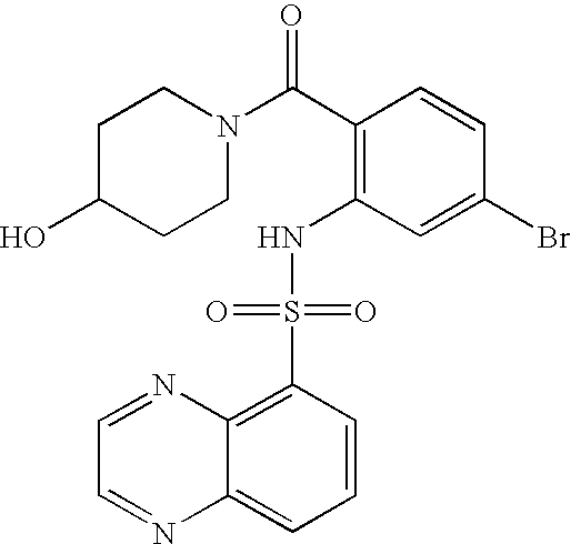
C(C1=C(NS(C2=C3C(=CC=C2)N=CC=N3)(=O)=O)C=C(Br)C=C1)(=O)N1CCC(O)CC1
